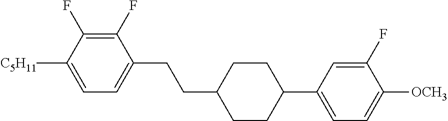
C1(F)=C(F)C([C5H11])=CC=C1CCC1CCC(C2=CC=C([OCH3])C(F)=C2)CC1
